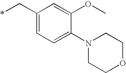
C1(C*)=CC=C(N2CCOCC2)C(OC)=C1
